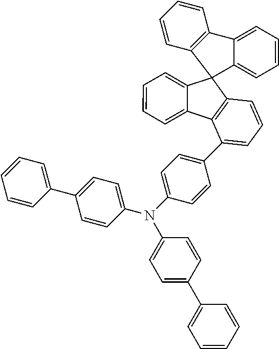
C1=CC=CC(C2=CC=C(N(C3=CC=C(C4=CC=CC=C4)C=C3)C3=CC=C(C4=CC=CC5=C4C4=CC=CC=C4C54C5=CC=CC=C5C5=C4C=CC=C5)C=C3)C=C2)=C1
